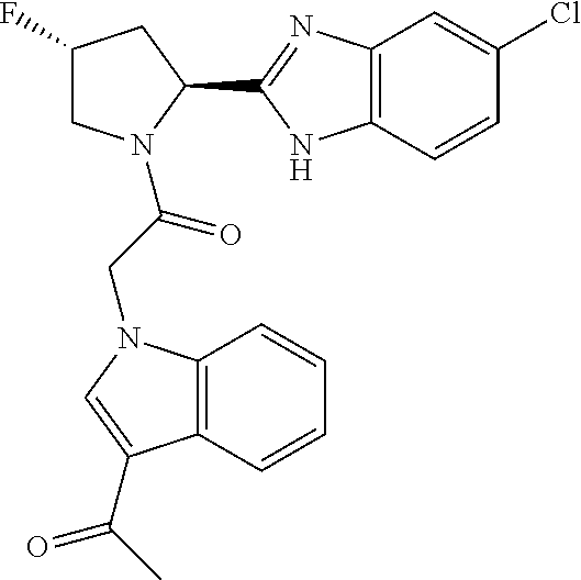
C1(F)CN(C(CN2C3=C(C=CC=C3)C(C(C)=O)=C2)=O)C(C2=NC3=C(N2)C=CC(Cl)=C3)C1
